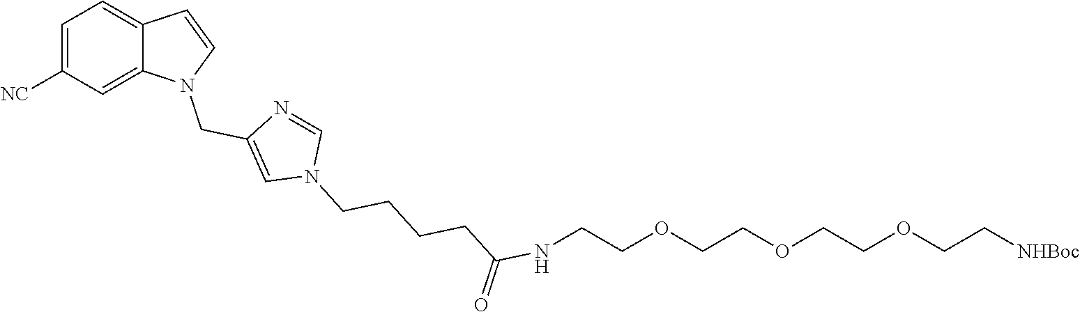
C1=C([NC])C=C2C(=C1)C=CN2CC1=CN(CCCCC(NCCOCCOCCOCC[NHBoc])=O)C=N1
